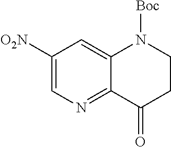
C1([O2N])=CN=C2C(=C1)N([Boc])CCC2=O
